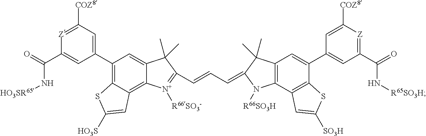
[Z]1=C([COZ8])C=C(C2=C3C(=C4C(=C2)C(C)(C)C(C=CC=C2N([R66SO3H])C5=C(C=C(C6=CC(C(N[R65SO3H])=O)=[Z]C([COZ8])=C6)C6=C5C=C([SO3H])S6)C2(C)C)=[N+]4[R66SO3-])C=C([HO3S])S3)C=C1C(N[HO3SR65])=O
